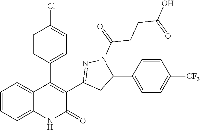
C12=CC=CC=C1C(C1=CC=C(Cl)C=C1)=C(C1=NN(C(=O)CCC(O)=O)C(C3=CC=C([CF3])C=C3)C1)C(=O)N2
